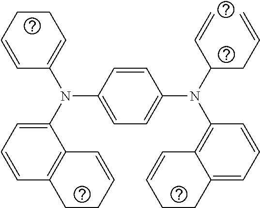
C1=CC(N(C2=CC=CC3=C2C=CCC3)C2=CCCC=C2)=CC=C1N(C(CC=C)C=C)C1=C2C(=CC=C1)CCC=C2
